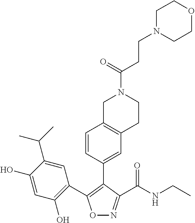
O1N=C(C(NCC)=O)C(C2=CC3=C(C=C2)CN(C(CCN2CCOCC2)=O)CC3)=C1C1=C(O)C=C(O)C(C(C)C)=C1
